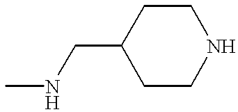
CNCC1CCNCC1
